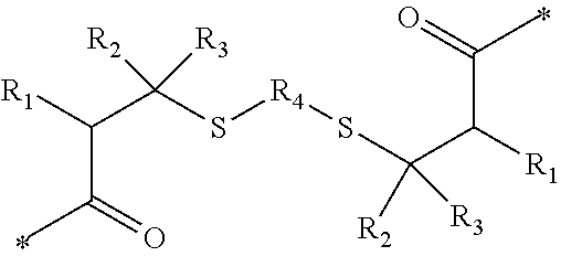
C(C(=O)C)(C(S[R4]SC(C(C(=O)C)[R1])([R3])[R2])([R3])[R2])[R1]
